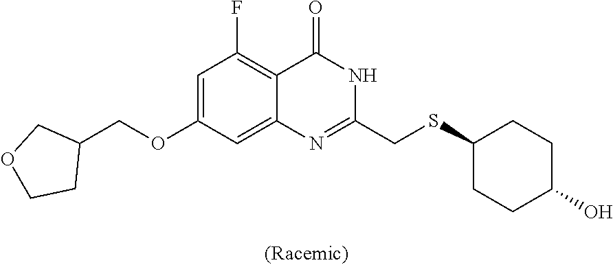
C1(CSC2CCC(O)CC2)=NC2=CC(OCC3CCOC3)=CC(F)=C2C(=O)N1
